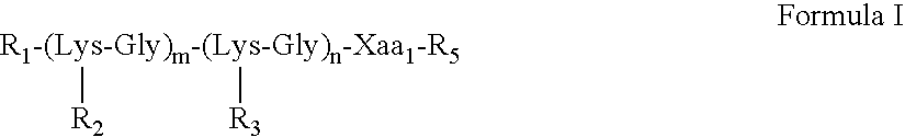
[R1-(Lys-Gly)m-(Lys-Gly)n-Xaa1-R5]([R2])[R3]
